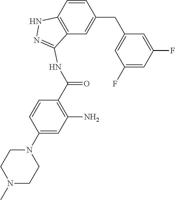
C1=CC2=C(C=C1CC1=CC(F)=CC(F)=C1)C(NC(C1=C(N)C=C(N3CCN(C)CC3)C=C1)=O)=NN2
